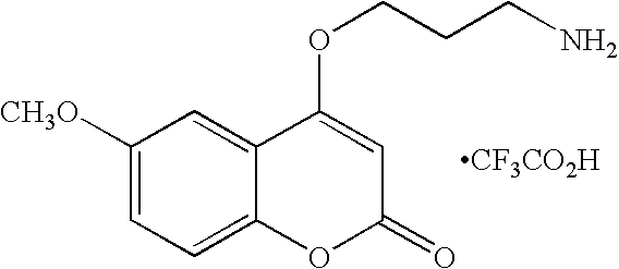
C1([CH3O])=CC=C2C(=C1)C(OCCCN)=CC(=O)O2.[CF3CO2H]
